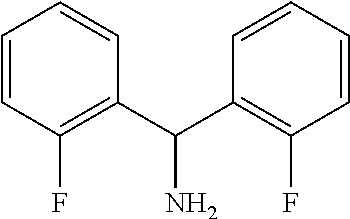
C1(C(C2=C(F)C=CC=C2)N)=C(F)C=CC=C1
